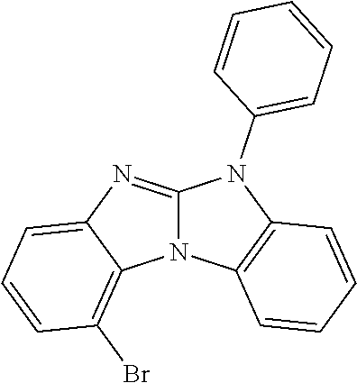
N12C(=NC3=CC=CC(Br)=C13)N(C1=CC=CC=C1)C1=C2C=CC=C1
